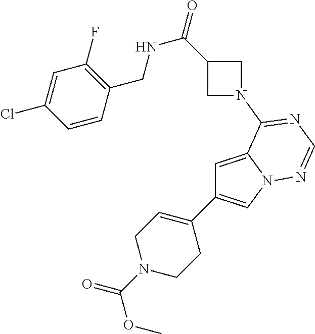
C1=C2N(C=C1C1=CCN(C(=O)OC)CC1)N=CN=C2N1CC(C(=O)NCC2=C(F)C=C(Cl)C=C2)C1
